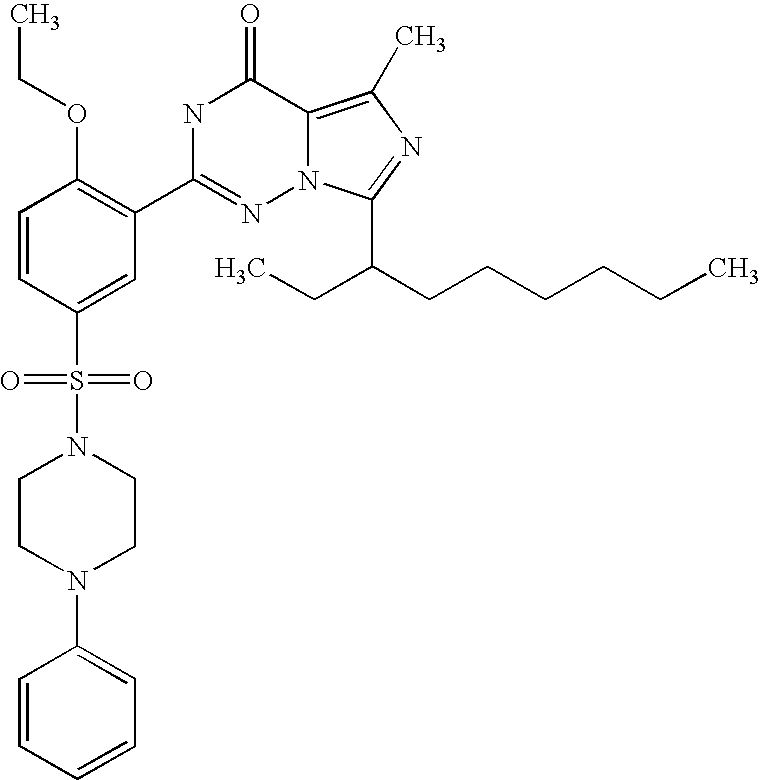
C1=CC(S(N2CCN(C3=CC=CC=C3)CC2)(=O)=O)=CC(C2=NN3C(=C(C)N=C3C(CCCCCC)CC)C(=O)N2)=C1OCC
